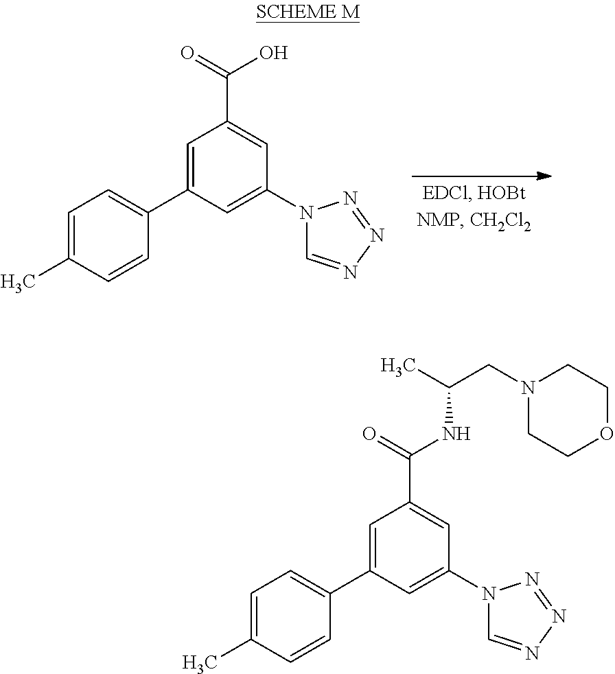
C1=C(C2=CC=C(C)C=C2)C=C(N2C=NN=N2)C=C1C(=O)O.C1=C(C2=CC=C(C)C=C2)C=C(N2C=NN=N2)C=C1C(NC(C)CN1CCOCC1)=O
